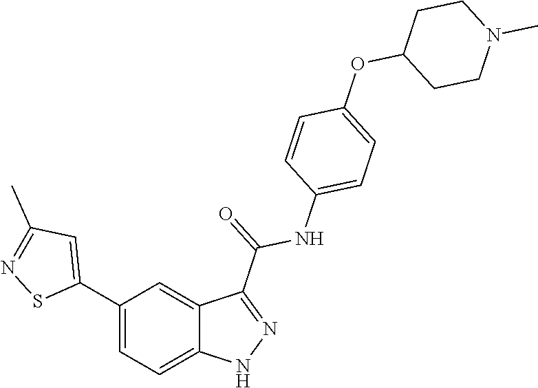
C1(C2=CC(C)=NS2)=CC=C2C(=C1)C(C(=O)NC1=CC=C(OC3CCN(C)CC3)C=C1)=NN2
